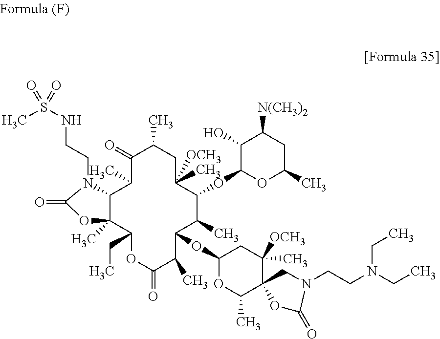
C1(=O)C(C)C2C(C)(C(CC)OC(=O)C(C)C(OC3OC(C)C4(C([OCH3])(C)C3)CN(CCN(CC)CC)C(=O)O4)C(C)C(OC3C(O)C([N(CH3)2])CC(C)O3)C(C)([OCH3])CC1C)OC(=O)N2CCNS(C)(=O)=O
